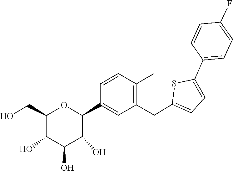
C1(F)=CC=C(C2=CC=C(CC3=C(C)C=CC(C4C(O)C(O)C(O)C(CO)O4)=C3)S2)C=C1
